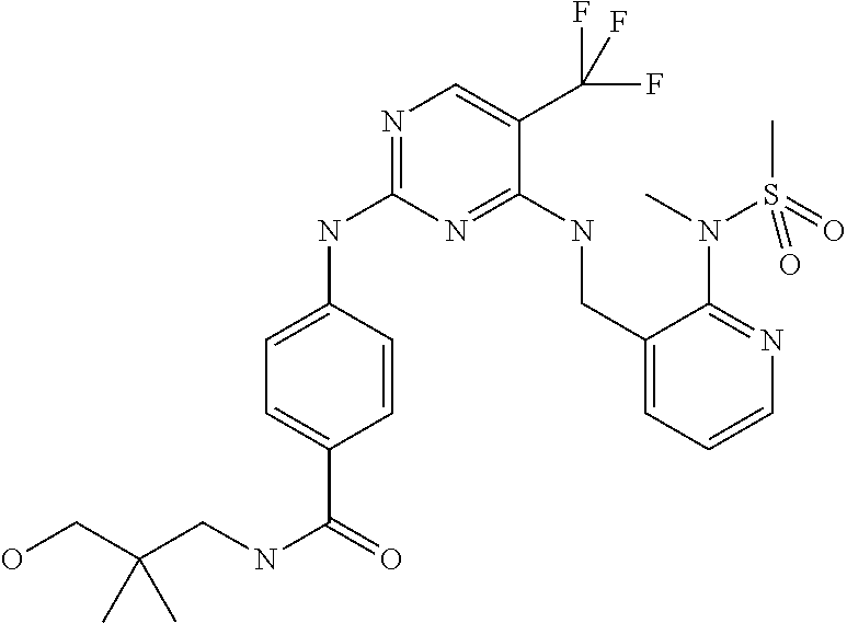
C1=C(C(NCC(CO)(C)C)=O)C=CC(NC2=NC=C(C(F)(F)F)C(NCC3=CC=CN=C3N(C)S(C)(=O)=O)=N2)=C1
